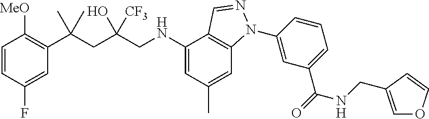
C1=CC(F)=CC(C(CC(CNC2=CC(C)=CC3=C2C=NN3C2=CC(C(=O)NCC3=COC=C3)=CC=C2)(O)[CF3])(C)C)=C1[MeO]
